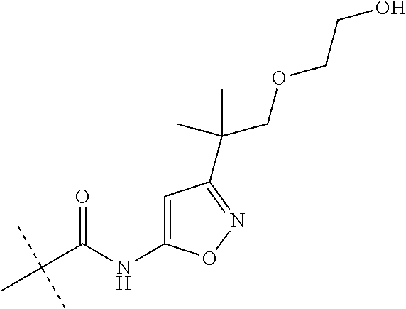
C(C(C)(C)C)(=O)NC1=CC(C(COCCO)(C)C)=NO1
